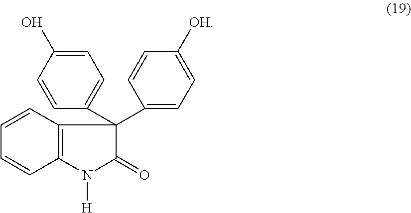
C1=C([OH])C=CC(C2(C3=CC=C(O)C=C3)C3=C(C=CC=C3)N([H])C2=O)=C1
